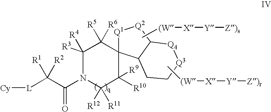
C1([R3])([R4])N(C(C([L][Cy])([R1])[R2])=O)C([R12])([R11])C([R10])([R9])C2(C1([R5])[R6])[Q1][Q2]C1C2CC[Q3][Q4]1.C[(W][X][Y][Z)r].C[(W][X][Y][Z)s]
